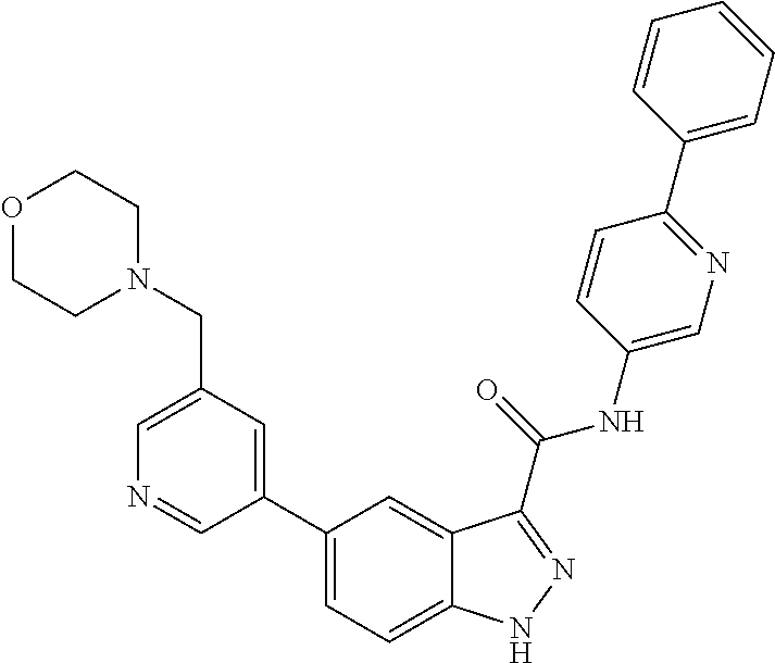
C1(CN2CCOCC2)=CN=CC(C2=CC=C3C(=C2)C(C(NC2=CN=C(C4=CC=CC=C4)C=C2)=O)=NN3)=C1
